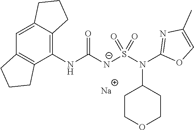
[Na].C1(NC([N-]S(N(C2=NC(C)=CO2)C2CCOCC2)(=O)=O)=O)=C2C(=CC3=C1CCC3)CCC2
